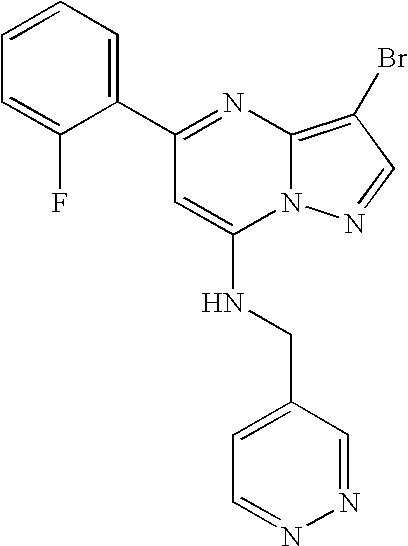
C1(C2=CC=CC=C2F)=NC2=C(Br)C=NN2C(NCC2=CC=NN=C2)=C1
